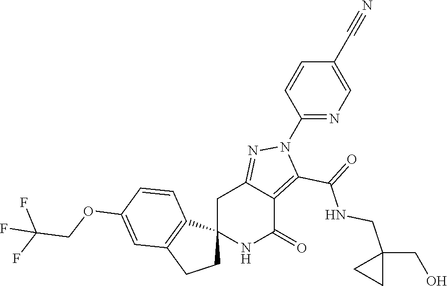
C12(NC(=O)C3=C(C(=O)NCC4(CO)CC4)N(C4=NC=C(C#N)C=C4)N=C3C1)CCC1=C2C=CC(OCC(F)(F)F)=C1
